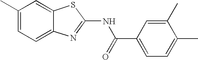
C1(C)=CC=C2C(=C1)SC(NC(=O)C1=CC=C(C)C(C)=C1)=N2
